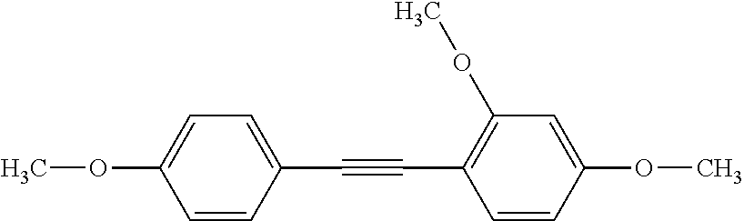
C1=CC(C#CC2=C(OC)C=C(OC)C=C2)=CC=C1OC
